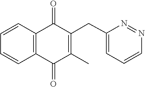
C1=CC2=C(C=C1)C(=O)C(CC1=CC=CN=N1)=C(C)C2=O
